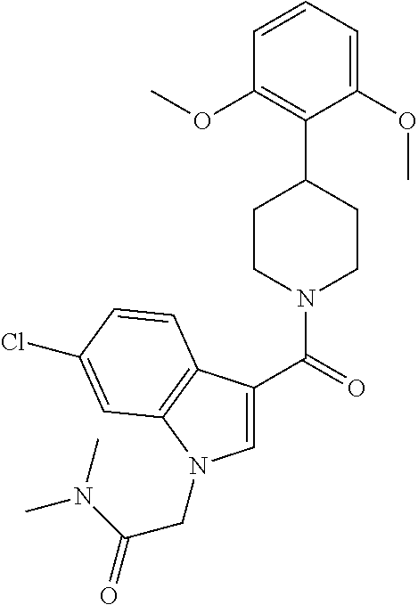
C1(C2CCN(C(=O)C3=CN(CC(=O)N(C)C)C4=C3C=CC(Cl)=C4)CC2)=C(OC)C=CC=C1OC
